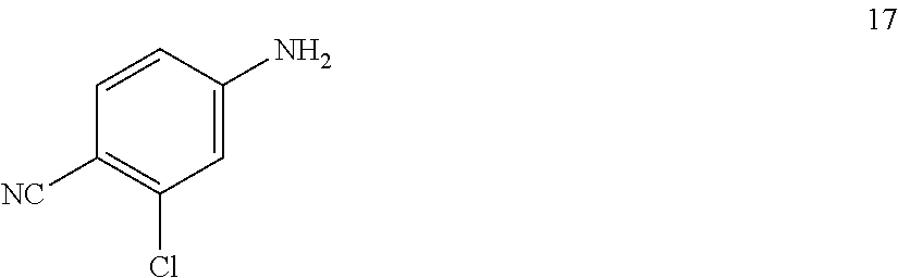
C1=CC([NC])=C(Cl)C=C1N
